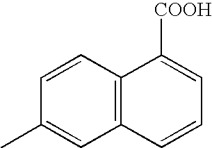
C1=CC2=C(C=C1C)C=CC=C2[COOH]
